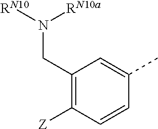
C1(CN([RN10])[RN10a])=C([Z])C=CC(C)=C1
